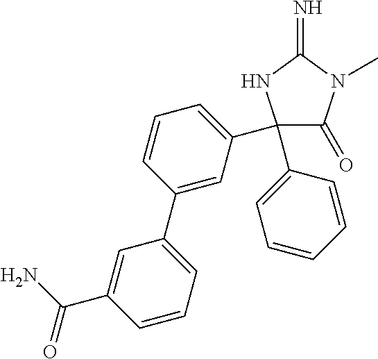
C1(=O)C(C2=CC=CC(C3=CC=CC(C(N)=O)=C3)=C2)(C2=CC=CC=C2)NC(=N)N1C
